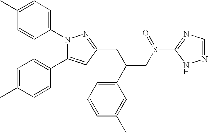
N1(C2=CC=C(C)C=C2)C(C2=CC=C(C)C=C2)=CC(CC(C2=CC=CC(C)=C2)CS(C2=NC=NN2)=O)=N1
